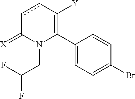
C1(C2=C([Y])ccC(=[X])N2CC(F)F)=CC=C(Br)C=C1
